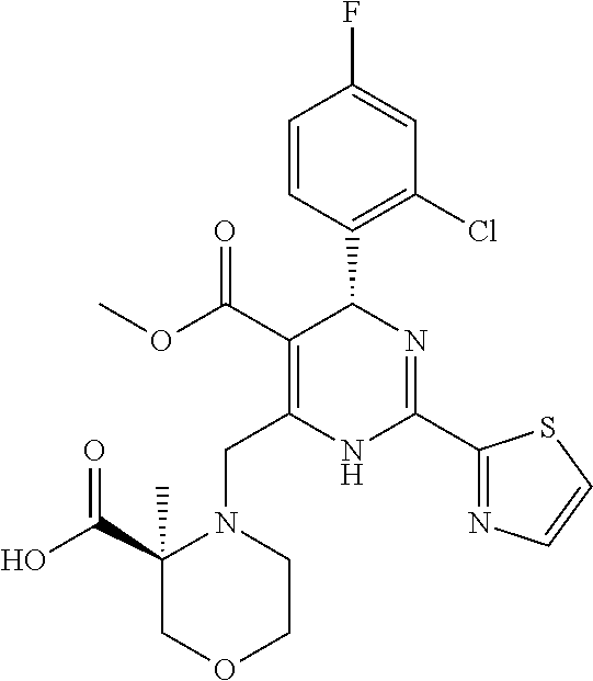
C1=CC(C2C(C(=O)OC)=C(CN3C(C(O)=O)(C)COCC3)NC(C3=NC=CS3)=N2)=C(Cl)C=C1F
